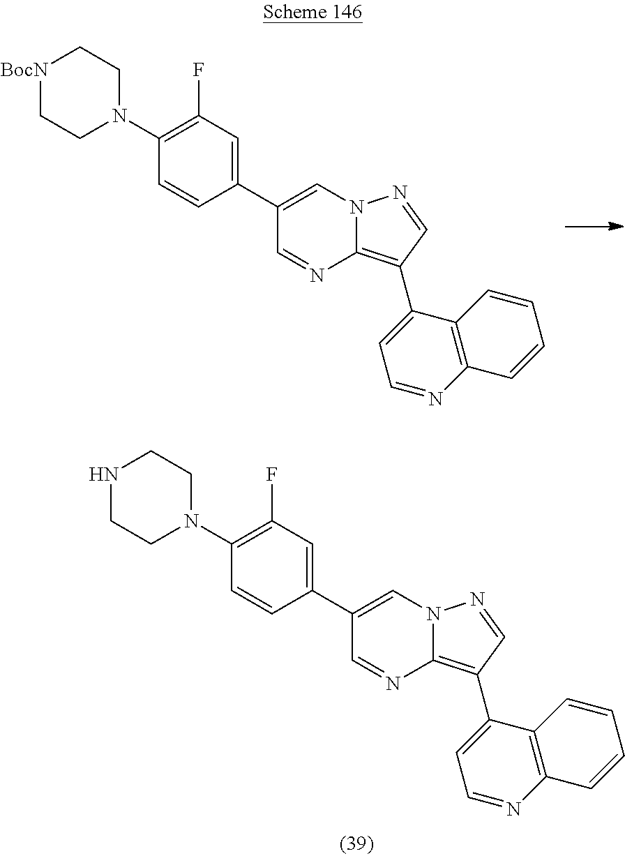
C1(C2=CC(F)=C(N3CC[BocN]CC3)C=C2)=CN2C(=C(C3=CC=NC4=C3C=CC=C4)C=N2)N=C1.C1(C2=CC(F)=C(N3CCNCC3)C=C2)=CN2C(=C(C3=CC=NC4=C3C=CC=C4)C=N2)N=C1
